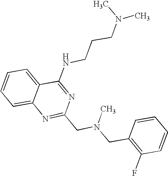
C1=CC=C2C(=C1)N=C(CN(CC1=C(F)C=CC=C1)C)N=C2NCCCN(C)C
